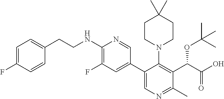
C1(NCCC2=CC=C(F)C=C2)=C(F)C=C(C2=CN=C(C)C(C(C(=O)O)OC(C)(C)C)=C2N2CCC(C)(C)CC2)C=N1
